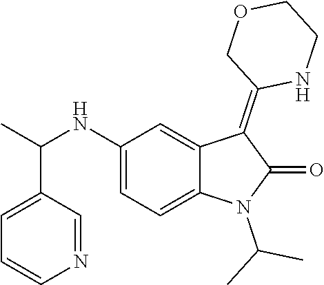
C1(NC(C)C2=CC=CN=C2)=CC=C2C(=C1)C(=C1NCCOC1)C(=O)N2C(C)C
